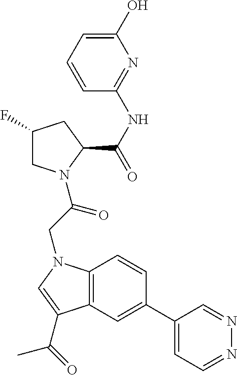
C1(C2=CC3=C(C=C2)N(CC(=O)N2CC(F)CC2C(NC2=NC(O)=CC=C2)=O)C=C3C(=O)C)=CC=NN=C1
